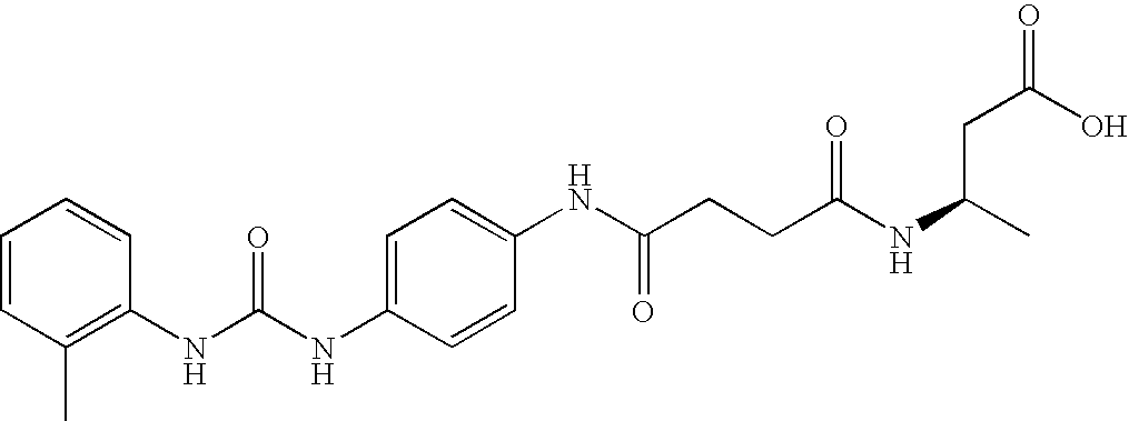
C1=C(NC(NC2=C(C)C=CC=C2)=O)C=CC(NC(CCC(NC(C)CC(=O)O)=O)=O)=C1
